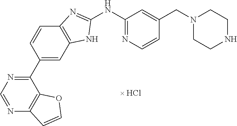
N1=CN=C(C2=CC3=C(C=C2)N=C(NC2=NC=CC(CN4CCNCC4)=C2)N3)C2=C1C=CO2
